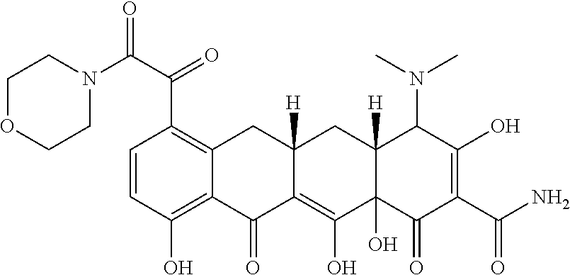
C1=CC(O)=C2C(=C1C(C(N1CCOCC1)=O)=O)CC1([H])C(=C(O)C3(O)C([H])(C1)C(N(C)C)C(O)=C(C(N)=O)C3=O)C2=O
